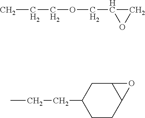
CCCOCC1CO1.CCCC1CCC2C(C1)O2
